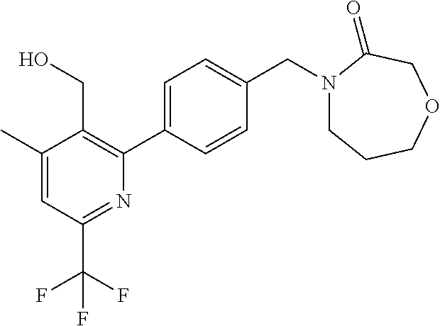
C1(C)=CC(C(F)(F)F)=NC(C2=CC=C(CN3CCCOCC3=O)C=C2)=C1CO
